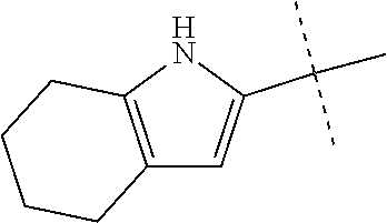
N1C2=C(C=C1C(C)(C)C)CCCC2
